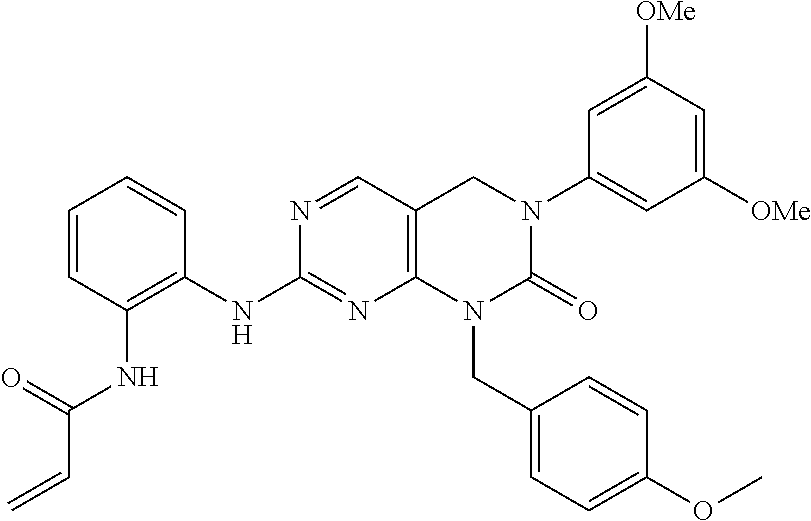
N1=CC2=C(N=C1NC1=C(NC(C=C)=O)C=CC=C1)N(CC1=CC=C(OC)C=C1)C(=O)N(C1=CC([OMe])=CC([OMe])=C1)C2
